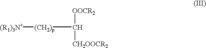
[(R1)3N+][(CH2)p]C([OOCR2])[CH2OOCR2]
